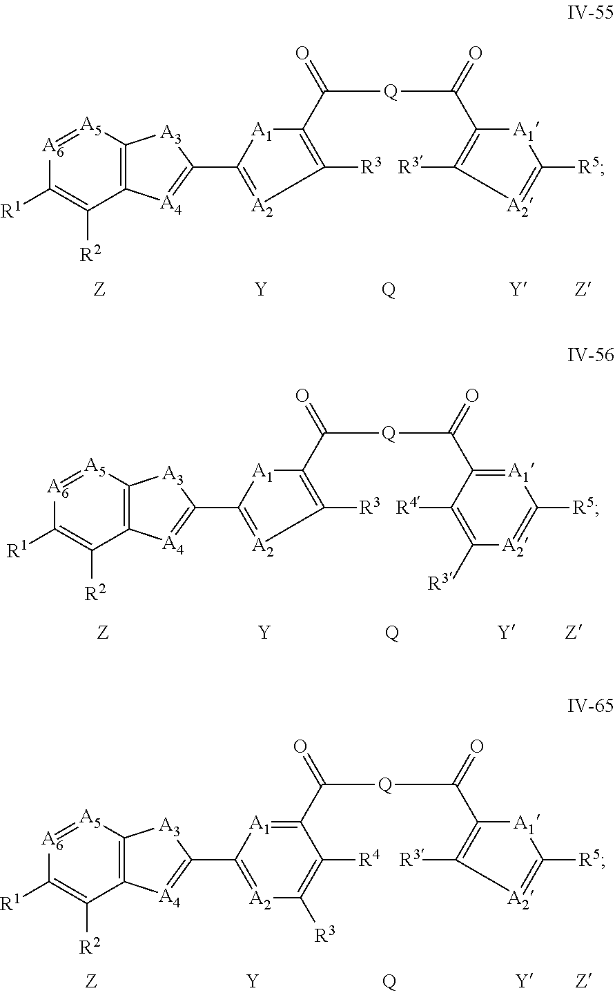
[A6]1=[A5]C2=C(C([R2])=C1[R1])[A4]=C(C1=[A2]C([R3])=C(C(=O)[Q]C(=O)C3=C([R3])[A2]=C([R5])[A1]3)[A1]1)[A3]2.[Y].[Q].[A6]1=[A5]C2=C(C([R2])=C1[R1])[A4]=C(C1=[A2]C([R3])=C(C(=O)[Q]C(=O)C3=[A1]C([R5])=[A2]C([R3])=C3[R4])[A1]1)[A3]2.[Y].[Q].[A6]1=[A5]C2=C(C([R2])=C1[R1])[A4]=C(C1=[A2]C([R3])=C([R4])C(C(=O)[Q]C(=O)C3=C([R3])[A2]=C([R5])[A1]3)=[A1]1)[A3]2.[Y].[Q]
